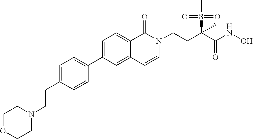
C1=C(C2=CC=C(CCN3CCOCC3)C=C2)C=C2C(=C1)C(=O)N(CCC(C(NO)=O)(S(C)(=O)=O)C)C=C2
